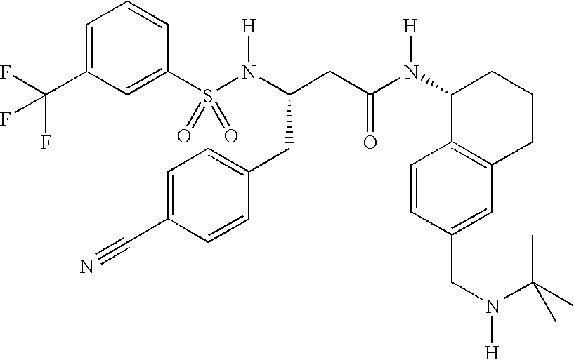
S(N(C(CC(N(C1C2=C(CCC1)C=C(CN(C(C)(C)C)[H])C=C2)[H])=O)CC1=CC=C(C#N)C=C1)[H])(=O)(=O)C1=CC(C(F)(F)F)=CC=C1
